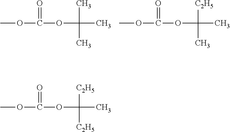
COC(OC(C)(C)C)=O.COC(OC(C)([C2H5])C)=O.COC(OC(C)([C2H5])[C2H5])=O
